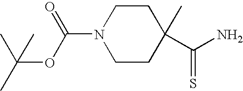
N1(C(OC(C)(C)C)=O)CCC(C)(C(N)=S)CC1
